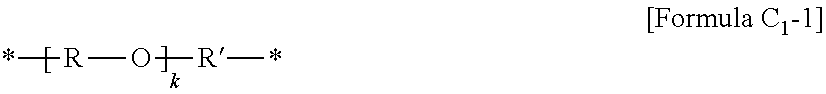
*[R]O[R]*
